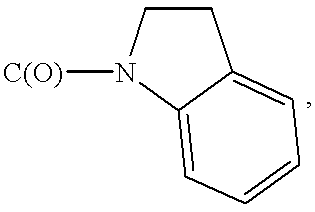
C1CN([C(O)])C2=CC=CC=C12
